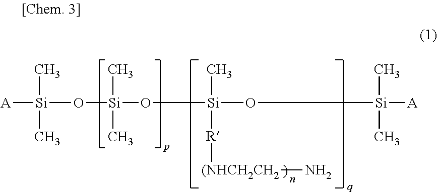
[A][Si](C)(C)O[Si](C)(C)O[Si](C)([R][(NHCH2CH2]N)O[Si](C)(C)[A]
